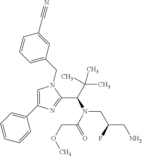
C1=C(C2=CC=CC=C2)N=C(C(N(CC(CN)F)C(COC)=O)C(C)(C)C)N1CC1=CC=CC(C#N)=C1
